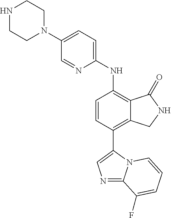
C1(N2CCNCC2)=CC=C(NC2=C3C(=C(C4=CN=C5N4C=CC=C5F)C=C2)CNC3=O)N=C1
